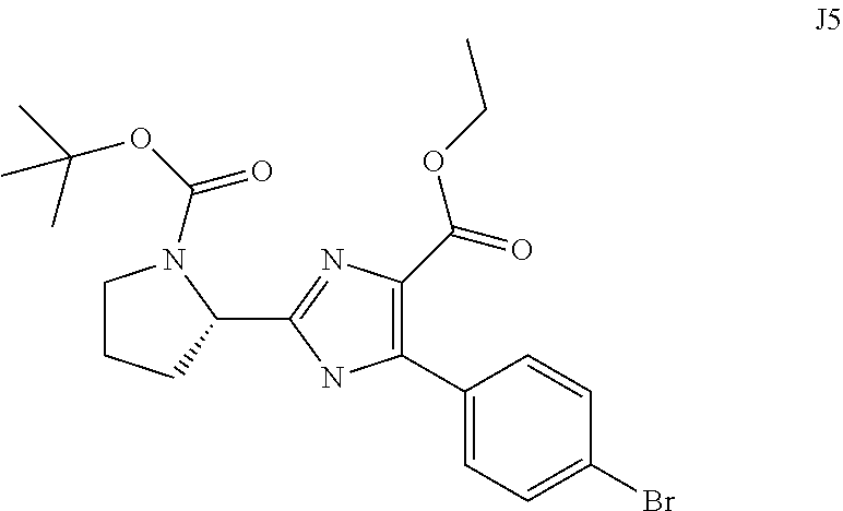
C1(C(OCC)=O)=C(C2=CC=C(Br)C=C2)NC(C2CCCN2C(OC(C)(C)C)=O)=N1
